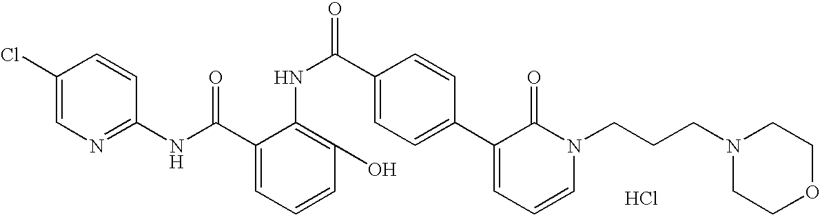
C1(NC(C2=CC=CC(O)=C2NC(C2=CC=C(C3=CC=CN(CCCN4CCOCC4)C3=O)C=C2)=O)=O)=NC=C(Cl)C=C1.Cl
